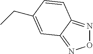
O1N=C2C(=N1)C=C(CC)C=C2
